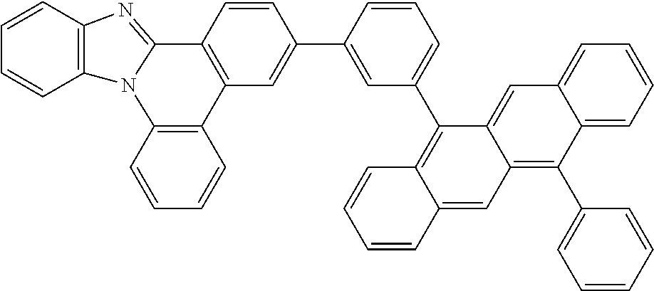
C1=CC2=C(C=C1)N1C(=NC3=C1C=CC=C3)C1=C2C=C(C2=CC(C3=C4C(=CC5=C(C6=CC=CC=C6)C6=CC=CC=C6C=C35)C=CC=C4)=CC=C2)C=C1
